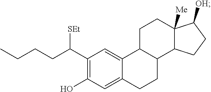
C1(C([SEt])CCCC)=C(O)C=C2C(=C1)C1C(CC2)C2C([Me])(CC1)C([OH])CC2
